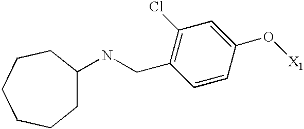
C(C1=C(Cl)C=C(O[X1])C=C1)NC1CCCCCC1
